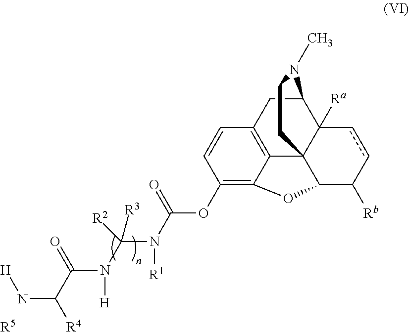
C1C2=C3C45C([Ra])(C1N(C)CC4)ccC([Rb])C5OC3=C(OC(N(C([R2])(N(C(=O)C(N[H])[R4])[H])[R3])[R1])=O)C=C2.[R5]
